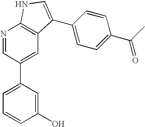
N1=CC(C2=CC=CC(O)=C2)=CC2=C1NC=C2C1=CC=C(C(C)=O)C=C1
